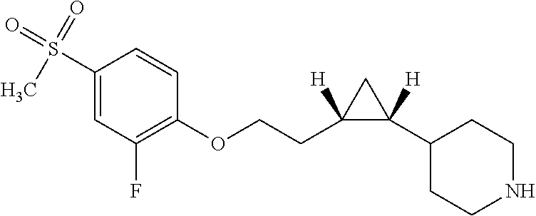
C1(OCCC2([H])C(C3CCNCC3)([H])C2)=C(F)C=C(S(=O)(=O)C)C=C1
